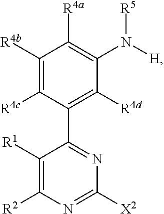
C1([R4b])=C([R4c])C(C2=NC([X2])=NC([R2])=C2[R1])=C([R4d])C(N([H])[R5])=C1[R4a]
